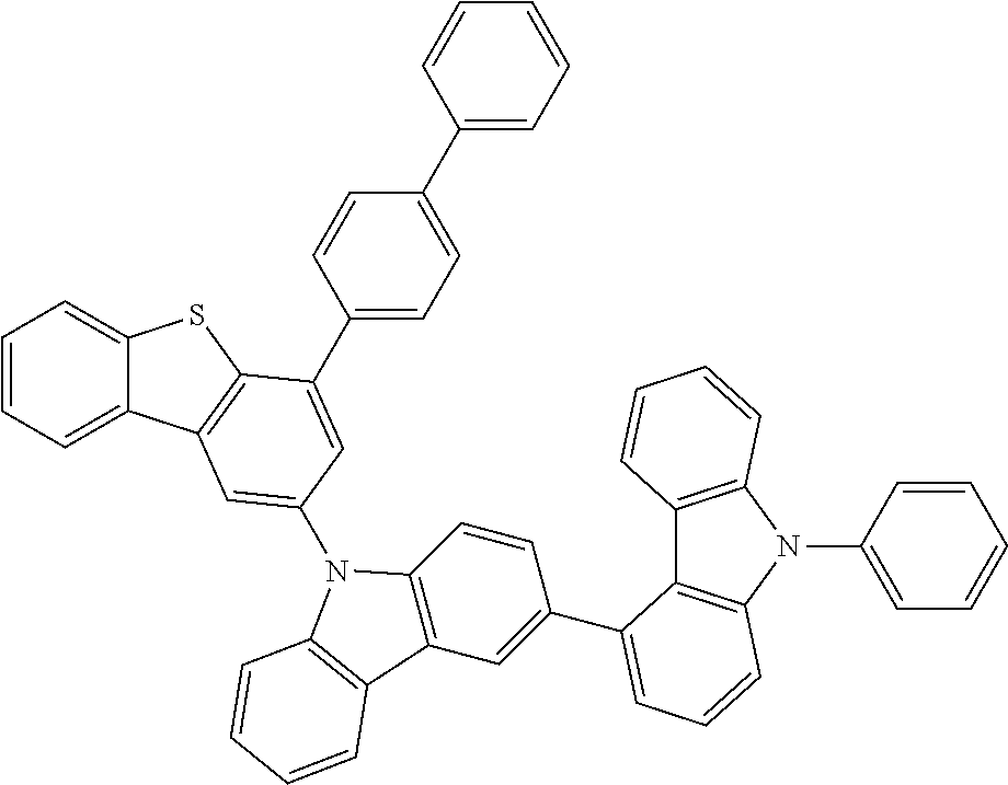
C1=CC=C2C(=C1)SC1=C2C=C(N2C3=C(C=C(C4=CC=CC5=C4C4=C(N5C5=CC=CC=C5)C=CC=C4)C=C3)C3=C2C=CC=C3)C=C1C1=CC=C(C2=CC=CC=C2)C=C1
